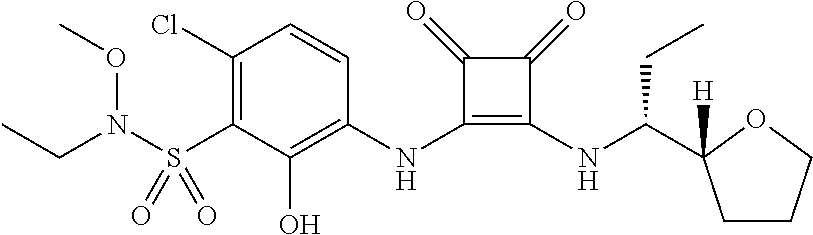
C1(Cl)=C(S(=O)(=O)N(CC)OC)C(O)=C(NC2=C(NC(CC)C3([H])CCCO3)C(=O)C2=O)C=C1
